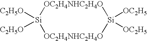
[OC2H4NHC2H4O]1[Si]([C2H5O])([C2H5O])[OC2H4NHC2H4O][Si]1([OC2H5])[OC2H5]
